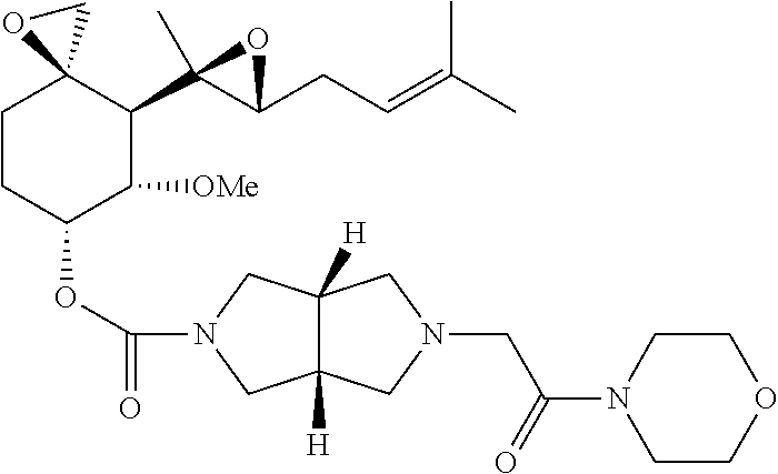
C1CC(OC(=O)N2CC3([H])C([H])(C2)CN(CC(N2CCOCC2)=O)C3)C([OMe])C(C2(C)C(CC=C(C)C)O2)C12CO2
